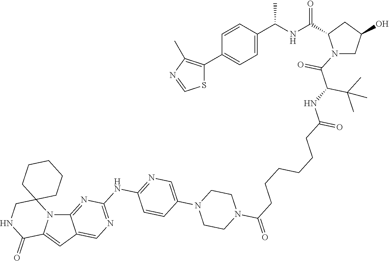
N12C3=NC(NC4=NC=C(N5CCN(C(=O)CCCCCCC(=O)NC(C(N6CC(O)CC6C(NC(C6=CC=C(C7=C(C)N=CS7)C=C6)C)=O)=O)C(C)(C)C)CC5)C=C4)=NC=C3C=C1C(=O)NCC21CCCCC1
